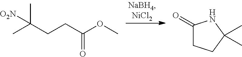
CC(CCC(OC)=O)(C)[O2N].C1(=O)CCC(C)(C)N1
